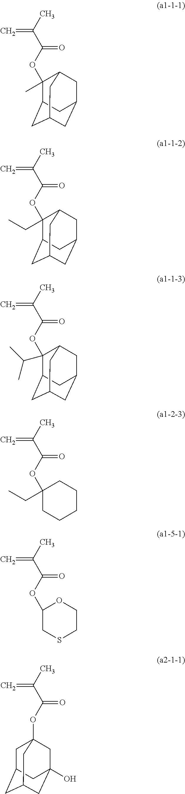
C1(C)(OC(C(C)=C)=O)C2CC3CC(CC1C3)C2.C1(CC)(OC(C(C)=C)=O)C2CC3CC(CC1C3)C2.C1(CC)(OC(C(C)=C)=O)CCCCC1.C1(OC(C(C)=C)=O)CSCCO1.O(C(C(C)=C)=O)C12CC3CC(CC(O)(C1)C3)C2.C12CC3CC(CC(C3)C1(OC(C(C)=C)=O)C(C)C)C2
